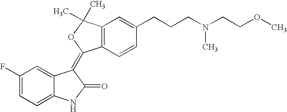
C1=C2C(=CC=C1F)NC(=O)C2=C1C2=C(C=C(CCCN(C)CCOC)C=C2)C(C)(C)O1
